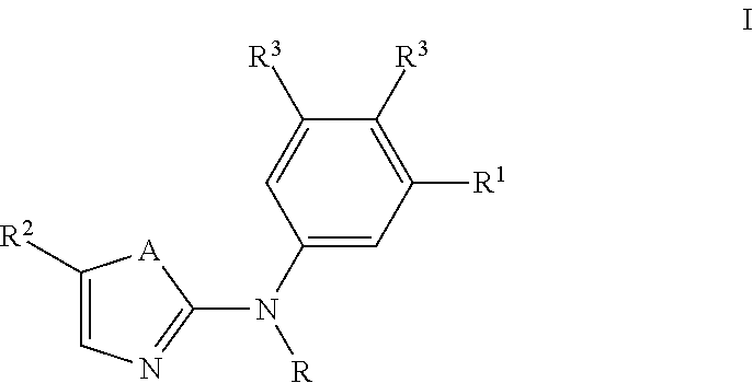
C1(N([R])C2=NC=C([R2])[A]2)=CC([R1])=C([R3])C([R3])=C1
